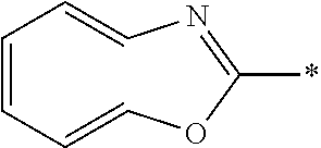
C1=CC=COC(*)=NC=C1
